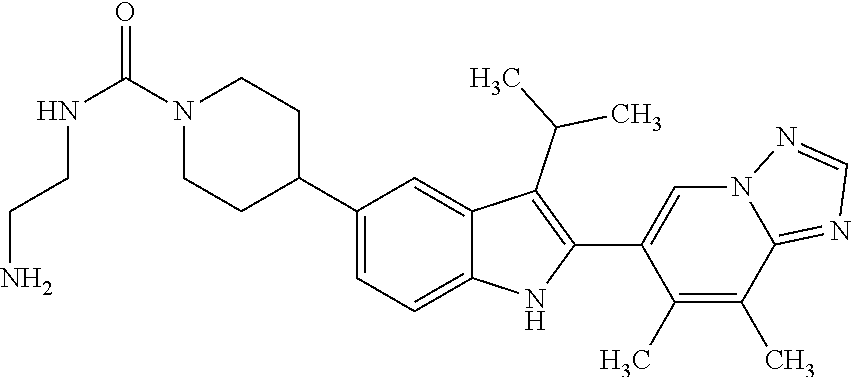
N1(C(NCCN)=O)CCC(C2=CC=C3C(=C2)C(C(C)C)=C(C2=CN4C(=NC=N4)C(C)=C2C)N3)CC1
